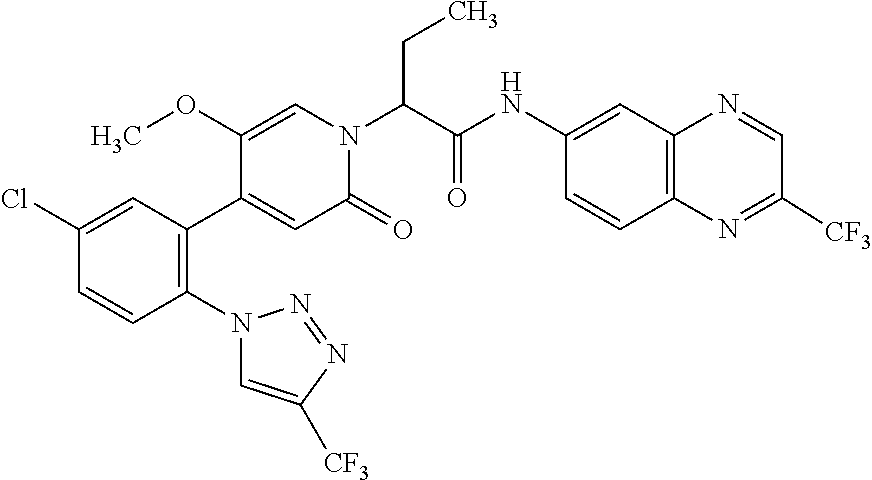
C1(Cl)=CC(C2=CC(=O)N(C(C(NC3=CC4=C(C=C3)N=C([CF3])C=N4)=O)CC)C=C2OC)=C(N2C=C([CF3])N=N2)C=C1
